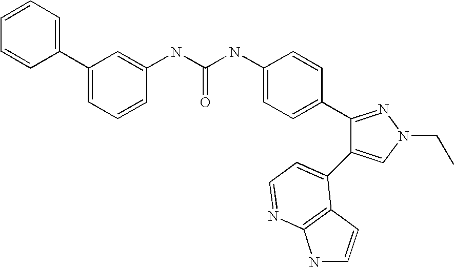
C(NC1=CC=C(C2=NN(CC)C=C2C2=CC=NC3=C2C=CN3)C=C1)(=O)NC1=CC(C2=CC=CC=C2)=CC=C1
